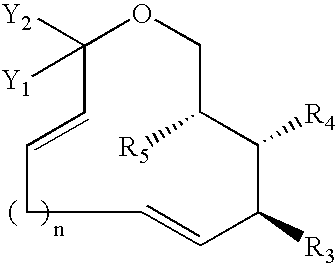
C1([Y2])([Y1])C=CCC=CC([R3])C([R4])C([R5])CO1
